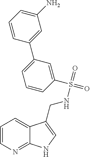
C1=CN=C2C(=C1)C(CNS(=O)(C1=CC(C3=CC(N)=CC=C3)=CC=C1)=O)=CN2
